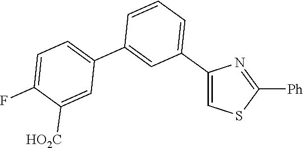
C1(C2=CC=CC(C3=CC=C(F)C([HO2C])=C3)=C2)=CSC([Ph])=N1
